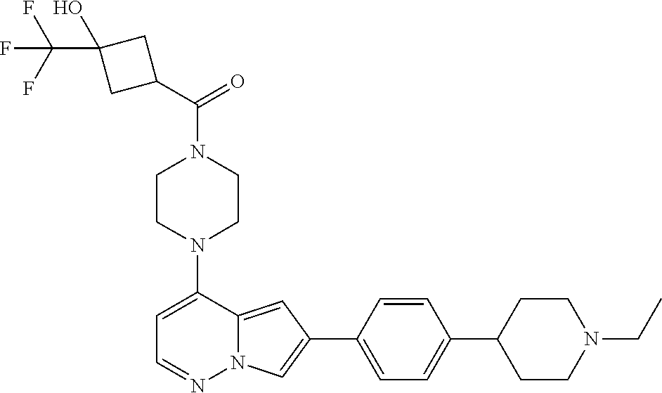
N1(C2=CC=NN3C2=CC(C2=CC=C(C4CCN(CC)CC4)C=C2)=C3)CCN(C(=O)C2CC(O)(C(F)(F)F)C2)CC1
